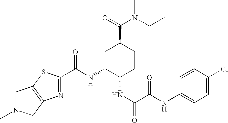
C(NC1C(NC(C(=O)NC2=CC=C(Cl)C=C2)=O)CCC(C(N(CC)C)=O)C1)(=O)C1=NC2=C(S1)CN(C)C2
